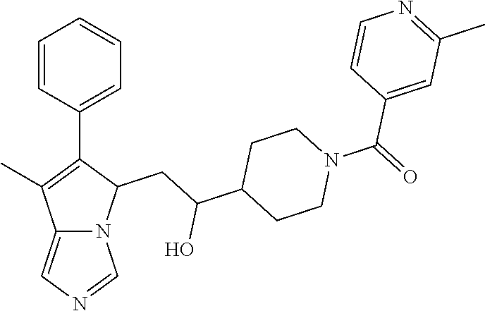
C12=CN=CN1C(CC(C1CCN(C(=O)C3=CC(C)=NC=C3)CC1)O)C(C1=CC=CC=C1)=C2C
